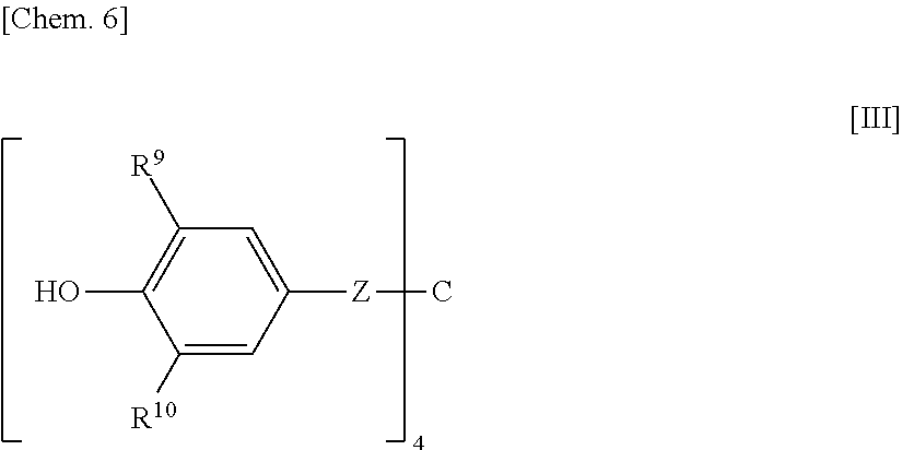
C1([R10])=CC([Z]C)=CC([R9])=C1O
